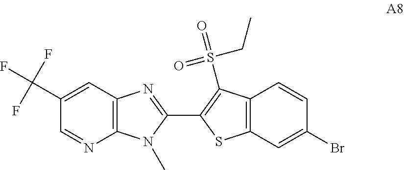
C12=C(C=C(C(F)(F)F)C=N1)N=C(C1=C(S(=O)(=O)CC)C3=C(S1)C=C(Br)C=C3)N2C
